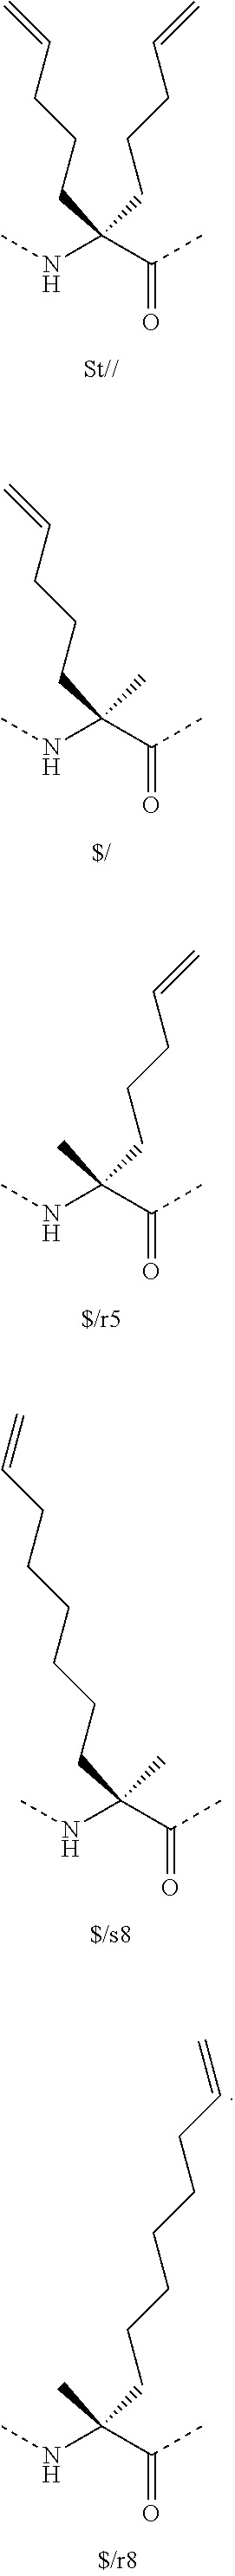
CNC(C(C)=O)(CCCC=C)CCCC=C.CNC(C(C)=O)(CCCC=C)C.CNC(C(C)=O)(C)CCCC=C.CNC(C(C)=O)(CCCCCCC=C)C.CNC(C(C)=O)(C)CCCCCCC=C
